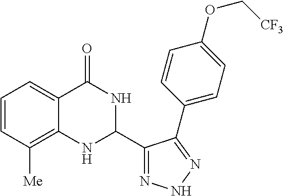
C1=CC([Me])=C2C(=C1)C(=O)NC(C1=NNN=C1C1=CC=C(OC[CF3])C=C1)N2
